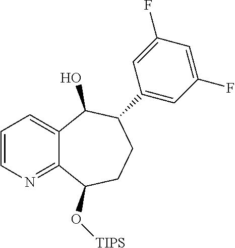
C1=CN=C2C(=C1)C(O)C(C1=CC(F)=CC(F)=C1)CCC2O[TIPS]
